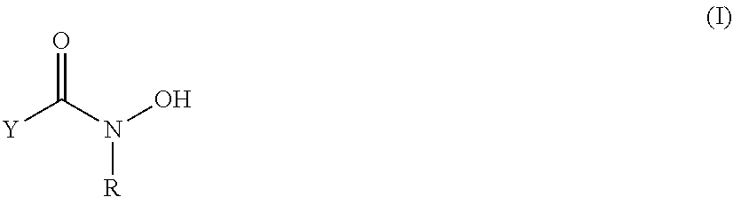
[Y]C(=O)N([R])O
